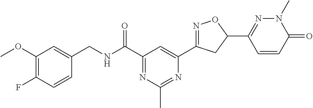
C1(OC)=C(F)C=CC(CNC(C2=NC(C)=NC(C3=NOC(C4=NN(C)C(=O)C=C4)C3)=C2)=O)=C1
